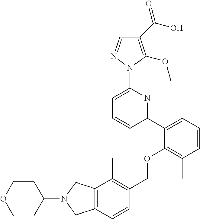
C1(C(O)=O)=C(OC)N(C2=CC=CC(C3=CC=CC(C)=C3OCC3=C(C)C4=C(C=C3)CN(C3CCOCC3)C4)=N2)N=C1
